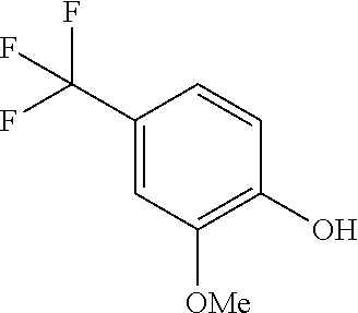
C1(C(F)(F)F)=CC([OMe])=C(O)C=C1
